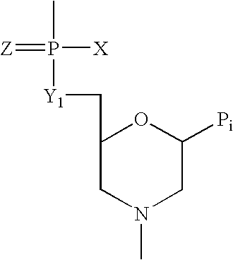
C1(C[Y1]P(=[Z])([X])C)CN(C)CC([Pi])O1
